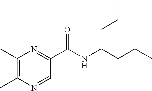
C1(C)=C(C)N=CC(C(NC(CCC)CCC)=O)=N1
